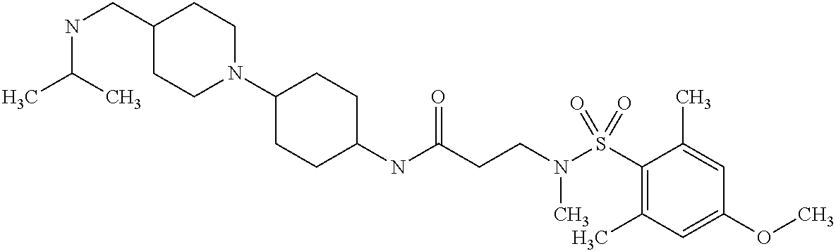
C1(NC(CCN(S(C2=C(C)C=C(OC)C=C2C)(=O)=O)C)=O)CCC(N2CCC(CNC(C)C)CC2)CC1
